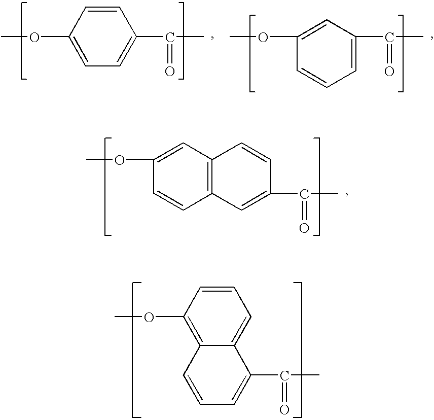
COC1=CC2=C(C=C1)C=C(C(C)=O)C=C2.COC1=C2C(=CC=C1)C(C(C)=O)=CC=C2.COC1=CC=C(C(C)=O)C=C1.COC1=CC(C(C)=O)=CC=C1
